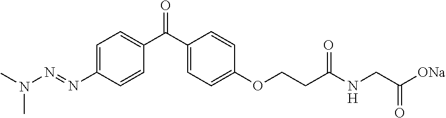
CN(C)N=NC1=CC=C(C(C2=CC=C(OCCC(NCC([ONa])=O)=O)C=C2)=O)C=C1
